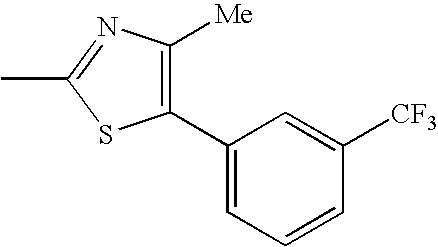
C1([Me])=C(C2=CC=CC([CF3])=C2)SC(C)=N1
